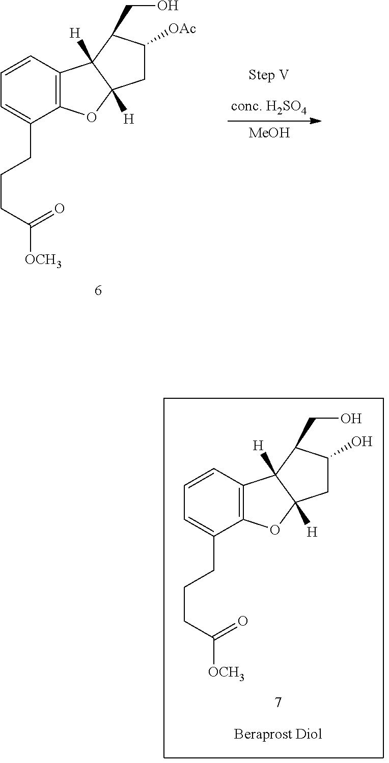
C12=C(C=CC=C1CCCC([OCH3])=O)C1([H])C([H])(O2)CC([OAc])C1CO.[MeOH].C12=C(C=CC=C1CCCC([OCH3])=O)C1([H])C([H])(O2)CC(O)C1CO
